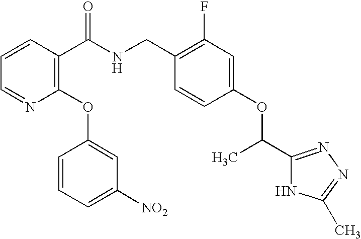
C1=CC(C(NCC2=C(F)C=C(OC(C)C3=NN=C(C)N3)C=C2)=O)=C(OC2=CC([NO2])=CC=C2)N=C1
